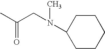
C(CN(C1CCCCC1)C)(C)=O
